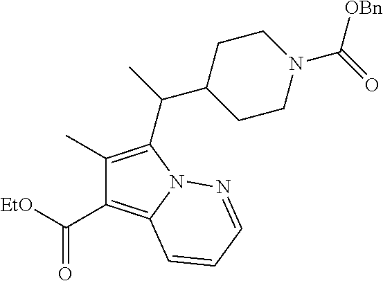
C1(C)=C(C(C2CCN(C(=O)[OBn])CC2)C)N2C(=C1C([EtO])=O)C=CC=N2
